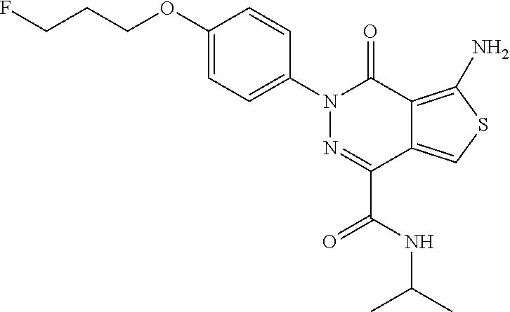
C1(OCCCF)=CC=C(N2N=C(C(NC(C)C)=O)C3=CSC(N)=C3C2=O)C=C1
